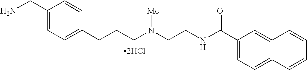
[2HCl].C1(CN)=CC=C(CCCN(CCNC(C2=CC=C3C(=C2)C=CC=C3)=O)[Me])C=C1
